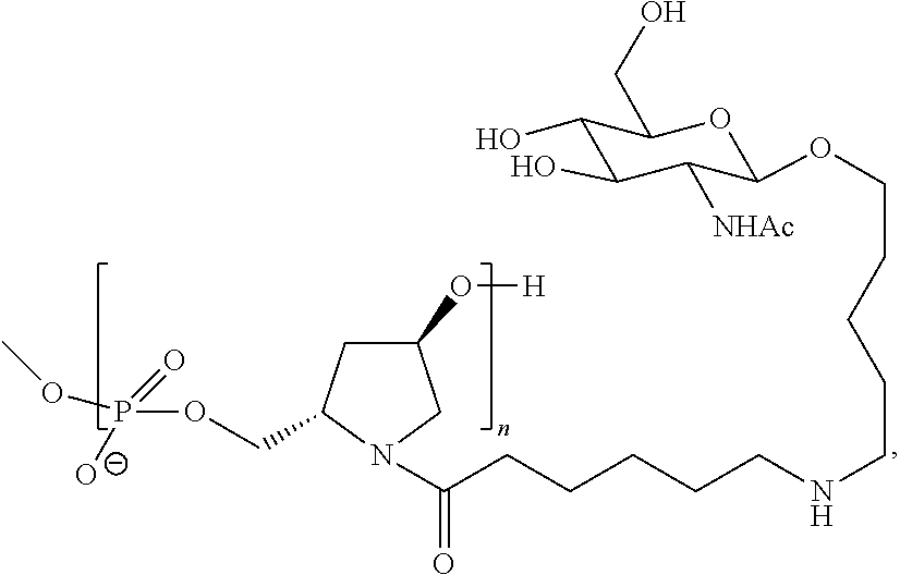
C1(O)C([NHAc])C(OCCCCCNCCCCCC(N2C(COP([O-])(=O)OC)CC(O[H])C2)=O)OC(CO)C1O
